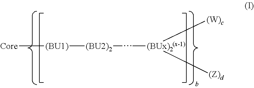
[(BU1)]([(BU2)2]C[(BUx)2]([(W)c])[(Z)d])[Core]
